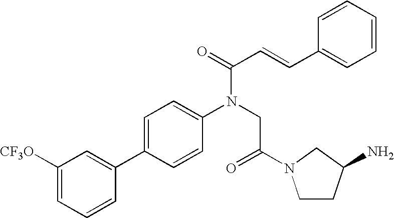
C1=C(C2=CC([CF3O])=CC=C2)C=CC(N(CC(=O)N2CCC(N)C2)C(C=CC2=CC=CC=C2)=O)=C1
